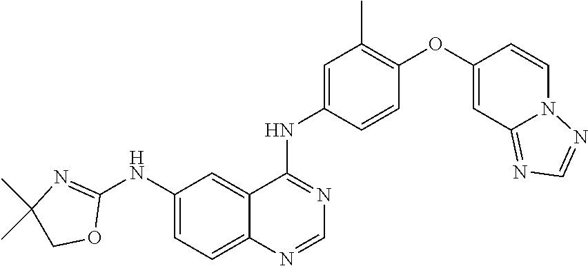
C1(NC2=NC(C)(C)CO2)=CC=C2C(=C1)C(NC1=CC(C)=C(OC3=CC4=NC=NN4C=C3)C=C1)=NC=N2
